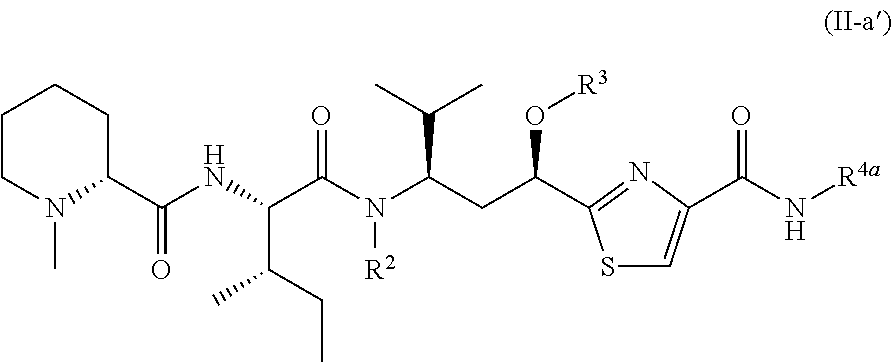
C1CN(C)C(C(NC(C(N(C(CC(O[R3])C2=NC(C(N[R4a])=O)=CS2)C(C)C)[R2])=O)C(CC)C)=O)CC1
